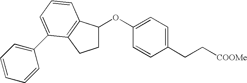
C1(CC[COOMe])=CC=C(OC2CCC3=C2C=CC=C3C2=CC=CC=C2)C=C1
